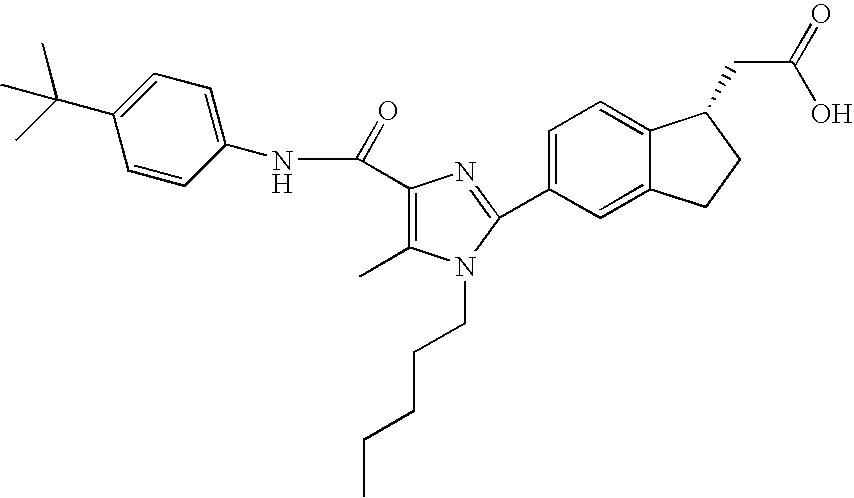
C1(C(NC2=CC=C(C(C)(C)C)C=C2)=O)=C(C)N(CCCCC)C(C2=CC=C3C(=C2)CCC3CC(=O)O)=N1
